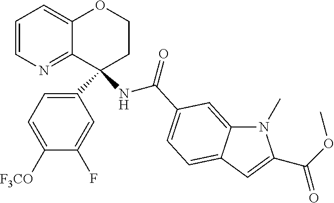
C12=CC=CN=C1C(C1=CC=C([F3CO])C(F)=C1)(NC(=O)C1=CC=C3C(=C1)N(C)C(C(OC)=O)=C3)CCO2
